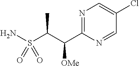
S(C(C(C1=NC=C(Cl)C=N1)[OMe])C)(N)(=O)=O
